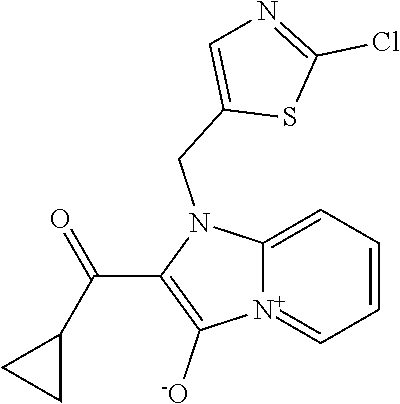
[N+]12=CC=CC=C1N(CC1=CN=C(Cl)S1)C(C(C1CC1)=O)=C2[-O]
